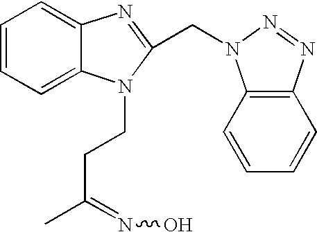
C1=CC=C2C(=C1)N=C(CN1C3=C(C=CC=C3)N=N1)N2CCC(C)=NO
